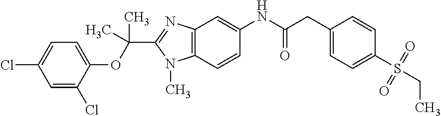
C1(OC(C2=NC3=C(N2C)C=CC(NC(CC2=CC=C(S(CC)(=O)=O)C=C2)=O)=C3)(C)C)=CC=C(Cl)C=C1Cl
